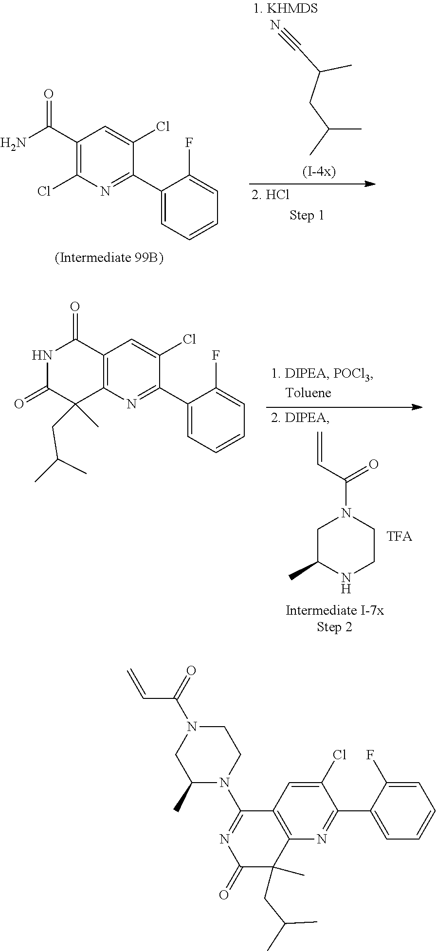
CC(CC(C#N)C)C.C1(C(N)=O)=C(Cl)N=C(C2=CC=CC=C2F)C(Cl)=C1.C1C(C)NCCN1C(C=C)=O.C12=C(N=C(C3=CC=CC=C3F)C(Cl)=C1)C(CC(C)C)(C)C(=O)NC2=O.C12=C(N=C(C3=CC=CC=C3F)C(Cl)=C1)C(CC(C)C)(C)C(=O)N=C2N1C(C)CN(C(C=C)=O)CC1
